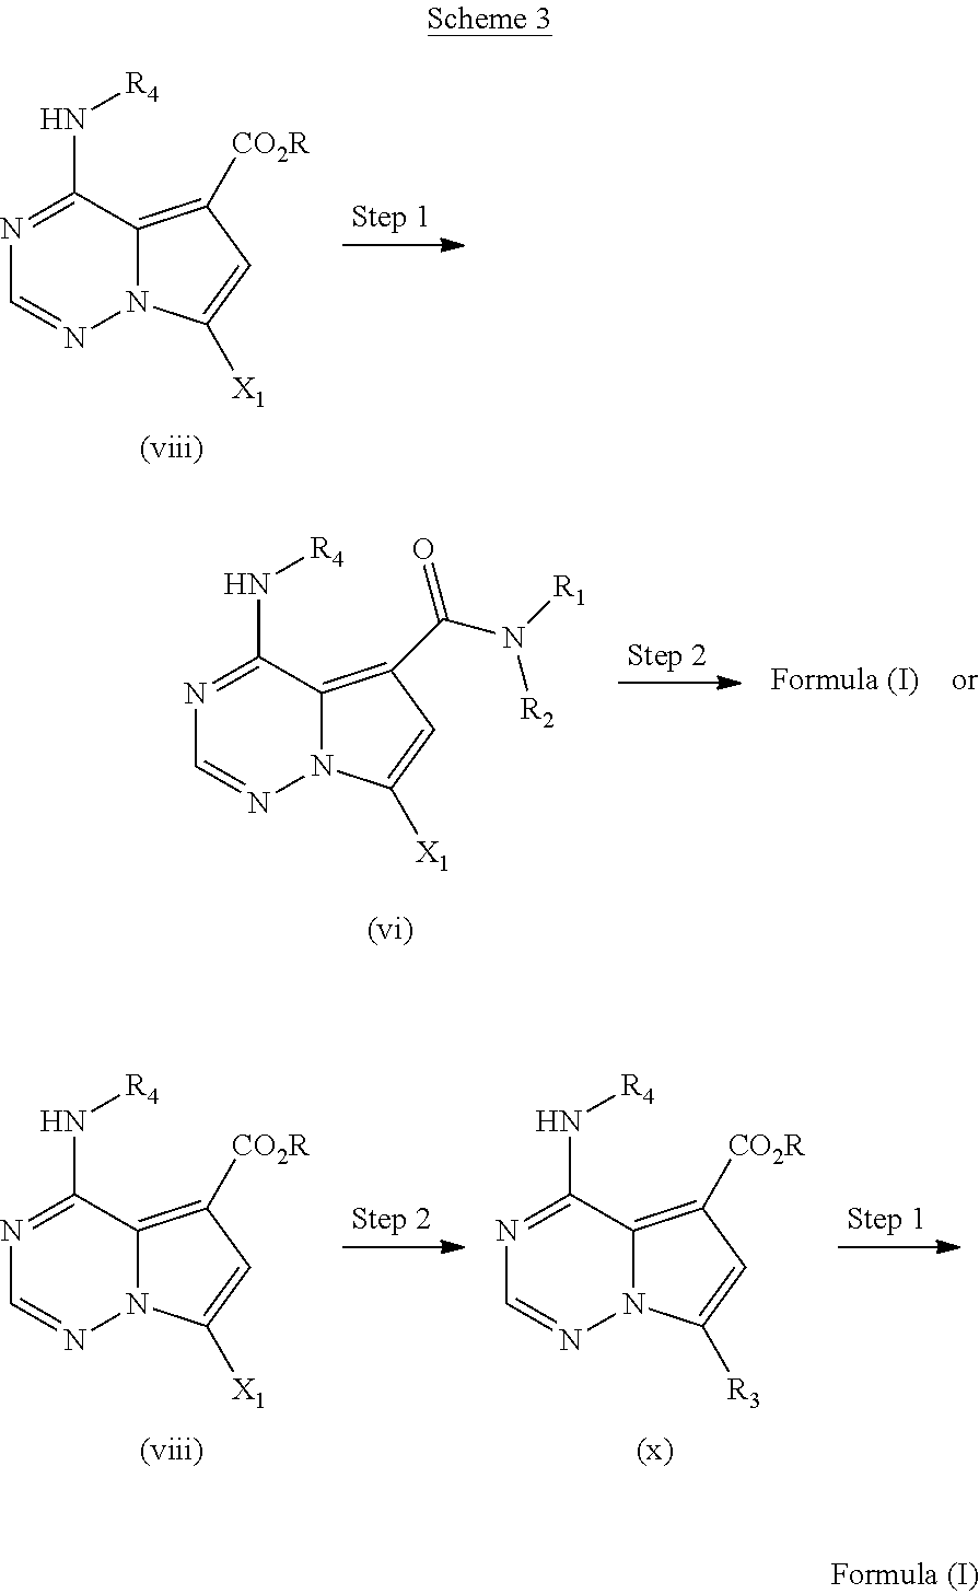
C1=NN2C(=C([CO2R])C=C2[X1])C(N[R4])=N1.C1=NN2C(=C([CO2R])C=C2[R3])C(N[R4])=N1.C1=NN2C(=C([CO2R])C=C2[X1])C(N[R4])=N1.C1=NN2C(=C(C(=O)N([R1])[R2])C=C2[X1])C(N[R4])=N1
